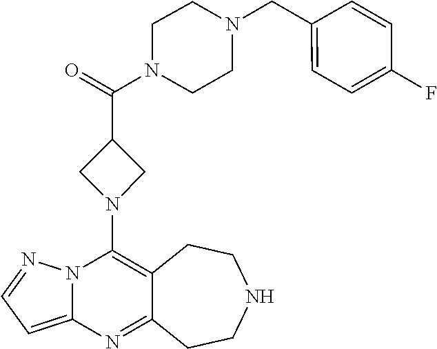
C12=C(N3CC(C(=O)N4CCN(CC5=CC=C(F)C=C5)CC4)C3)N3C(=CC=N3)N=C1CCNCC2
